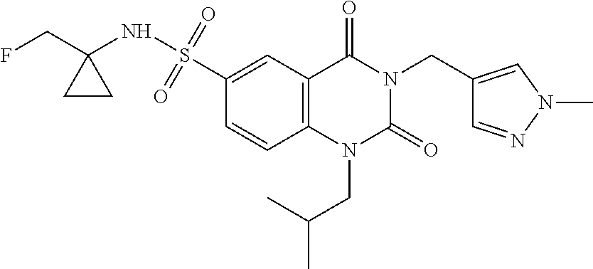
C1(S(=O)(=O)NC2(CF)CC2)=CC2=C(C=C1)N(CC(C)C)C(=O)N(CC1=CN(C)N=C1)C2=O
